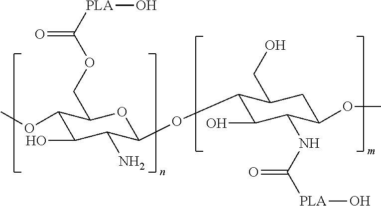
C1(OC)C(O)C(N)C(OC2C(O)C(NC(=O)[PLA]O)C(OC)CC2CO)OC1COC([PLA]O)=O
